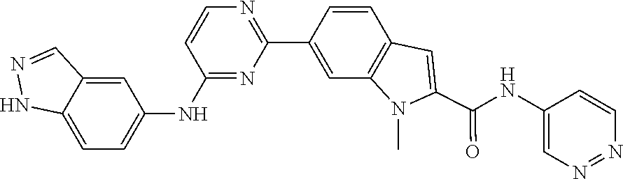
N1=NC=CC(NC(C2=CC3=C(C=C(C4=NC=CC(NC5=CC=C6C(=C5)C=NN6)=N4)C=C3)N2C)=O)=C1
